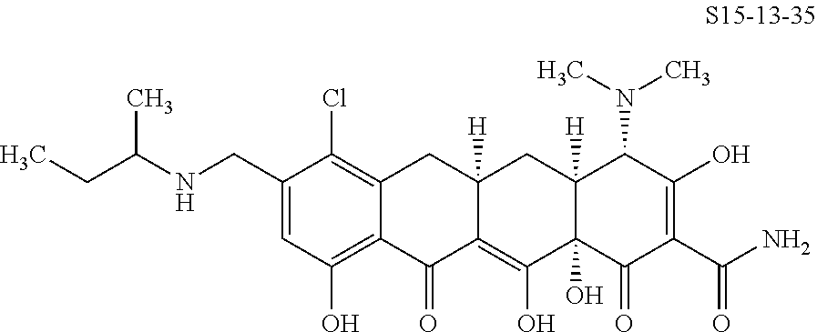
C1(CNC(CC)C)=CC(O)=C2C(=C1Cl)CC1([H])C(=C(O)C3(O)C([H])(C1)C(N(C)C)C(O)=C(C(N)=O)C3=O)C2=O
